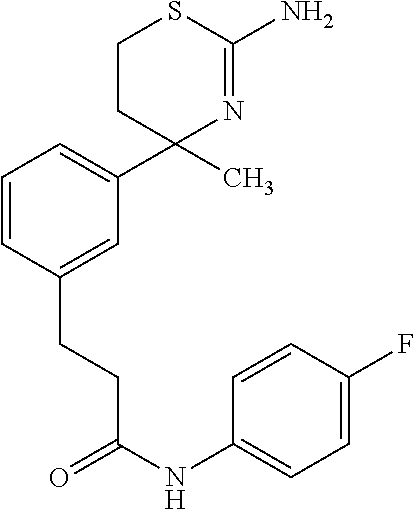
C1=C(CCC(NC2=CC=C(F)C=C2)=O)C=CC=C1C1(C)N=C(N)SCC1
